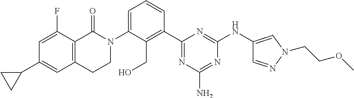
C1(C2=CC3=C(C(F)=C2)C(=O)N(C2=CC=CC(C4=NC(N)=NC(NC5=CN(CCOC)N=C5)=N4)=C2CO)CC3)CC1
